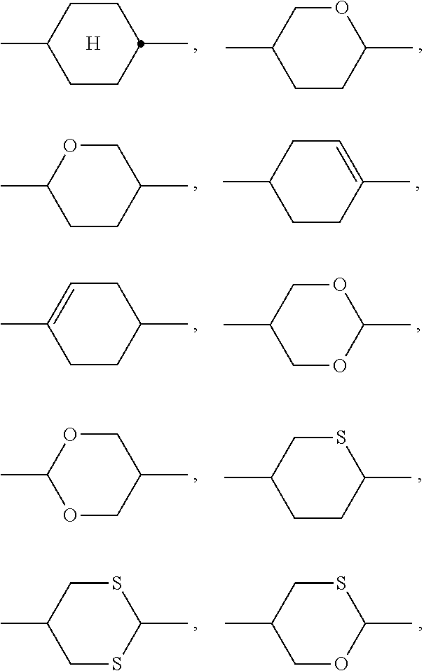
C1CC(C)CCC1C.[H].C1CC(C)OCC1C.C1CC(C)COC1C.C1CC(C)=CCC1C.C1CC(C)CC=C1C.C1OC(C)OCC1C.O1CC(C)COC1C.C1CC(C)SCC1C.C1SC(C)SCC1C.C1OC(C)SCC1C
